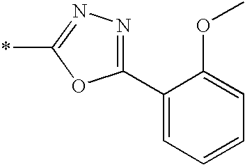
C1(C2=CC=CC=C2OC)=NN=C(*)O1
